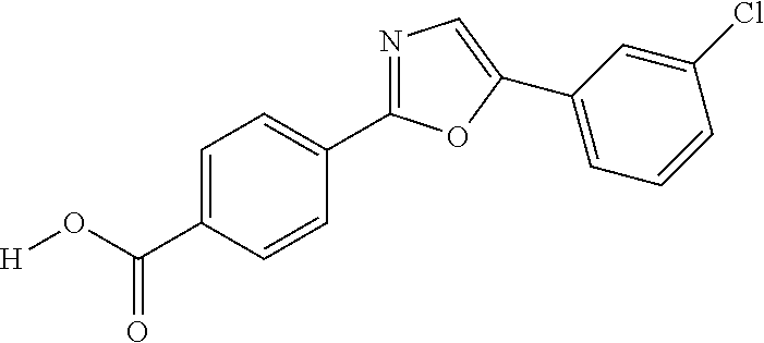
[H]OC(C1=CC=C(C2=NC=C(C3=CC=CC(Cl)=C3)O2)C=C1)=O
